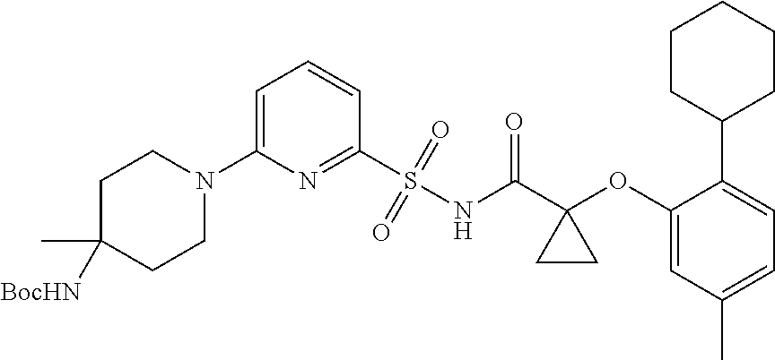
C1(N2CCC([BocHN])(C)CC2)=CC=CC(S(=O)(=O)NC(C2(OC3=CC(C)=CC=C3C3CCCCC3)CC2)=O)=N1
